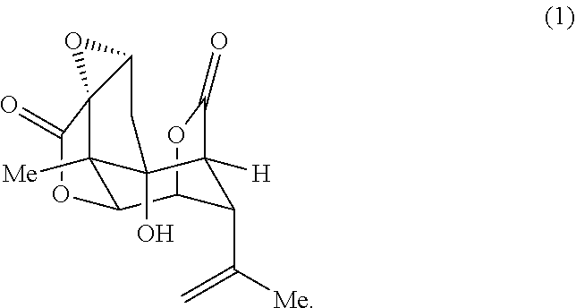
C1(=O)OC2C3OC(=O)C([H])(C3C([Me])=C)C3(O)C2([Me])C12C(C3)O2
